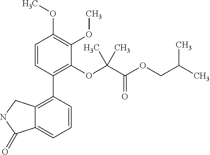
C12=C(C3=C(OC(C(OCC(C)C)=O)(C)C)C(OC)=C(OC)C=C3)C=CC=C1C(=O)NC2
